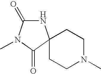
C1CN(C)CCC12NC(=O)N(C)C2=O
